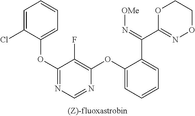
C1=C(Cl)C(OC2=NC=NC(OC3=CC=CC=C3C(C3=NOCCO3)=N[OMe])=C2F)=CC=C1
